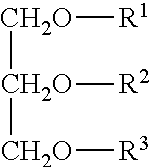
[CH2O]([R1])[CH2O]([CH2O][R3])[R2]
